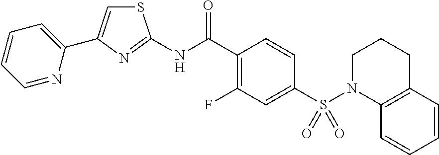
C1=NC(C2=CSC(NC(C3=C(F)C=C(S(N4C5=C(C=CC=C5)CCC4)(=O)=O)C=C3)=O)=N2)=CC=C1
